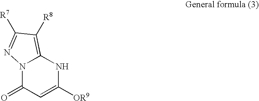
N12C(=O)C=C([OR9])NC1=C([R8])C([R7])=N2
